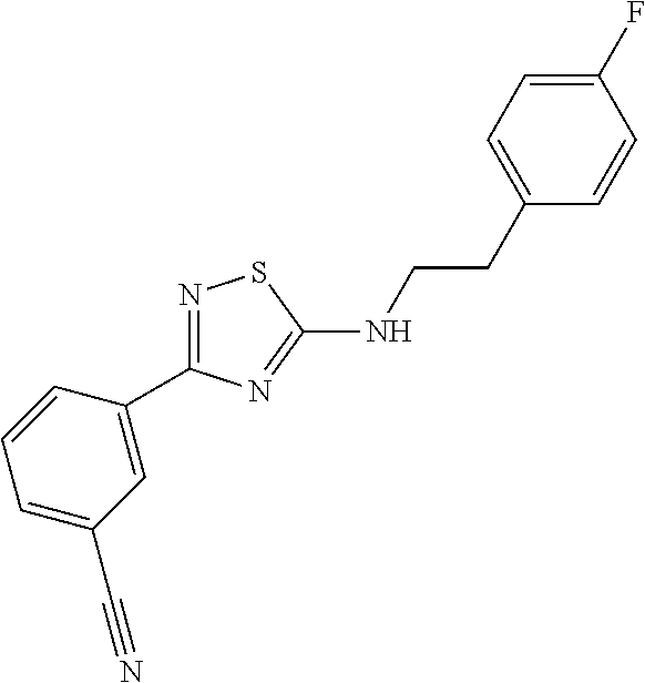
N1=C(C2=CC(C#N)=CC=C2)N=C(NCCC2=CC=C(F)C=C2)S1
